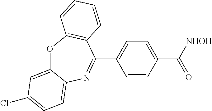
O1C2=CC(Cl)=CC=C2N=C(C2=CC=C(C([NHOH])=O)C=C2)C2=C1C=CC=C2
